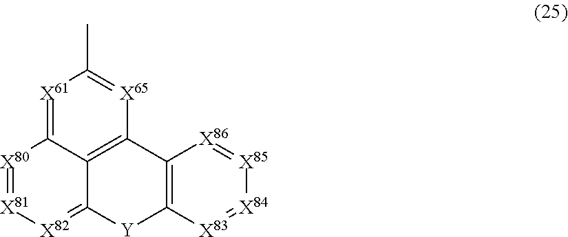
[X61]1=C2C3=C([X65]=C1C)C1=C([Y]C3=[X82][X81]=[X80]2)[X83]=[X84][X85]=[X86]1
